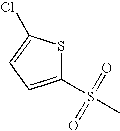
C1(S(C)(=O)=O)=CC=C(Cl)S1
